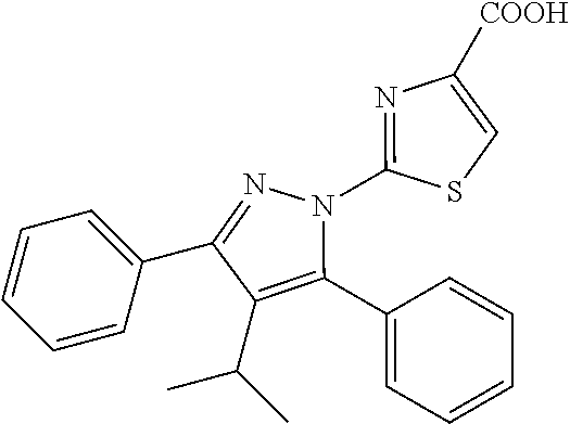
C1=CC=C(C2=NN(C3=NC([COOH])=CS3)C(C3=CC=CC=C3)=C2C(C)C)C=C1
